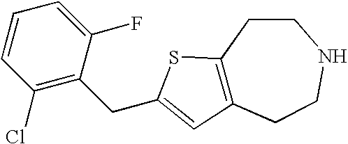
C12=C(CCNCC1)C=C(CC1=C(Cl)C=CC=C1F)S2
